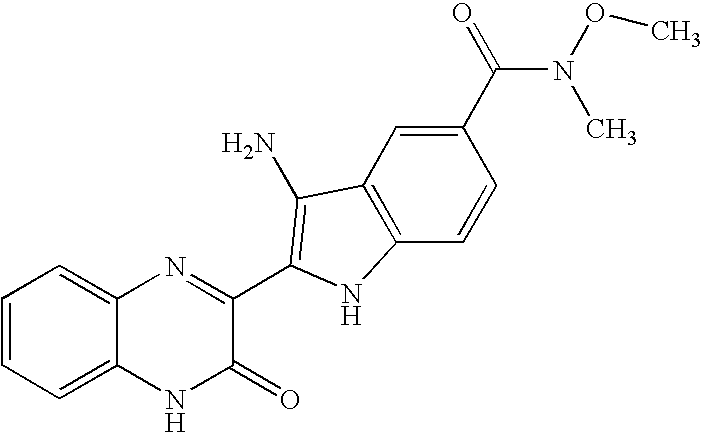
C1=C2C(=CC=C1)N=C(C1=C(N)C3=C(C=CC(C(=O)N(C)OC)=C3)N1)C(=O)N2
